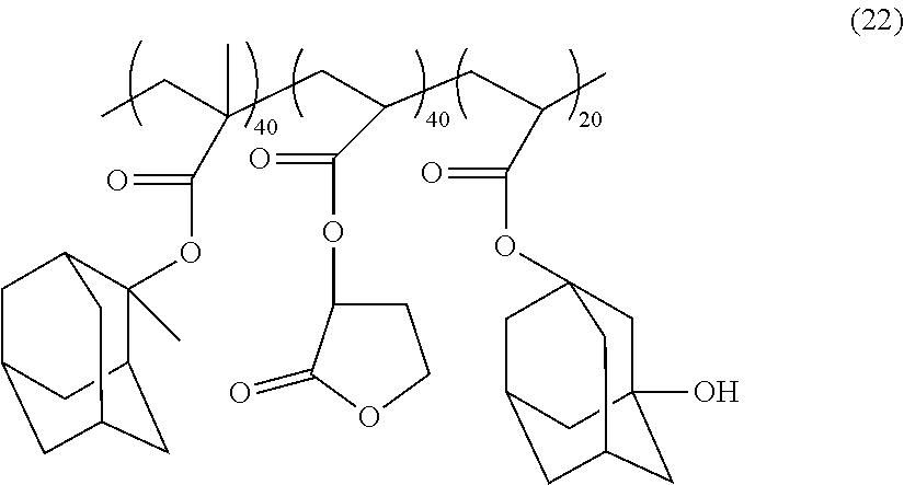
CCC(C)(CC(CC(C)C(OC12CC3(O)CC(CC(C1)C3)C2)=O)C(=O)OC1CCOC1=O)C(=O)OC1(C)C2CC3CC(CC1C3)C2
